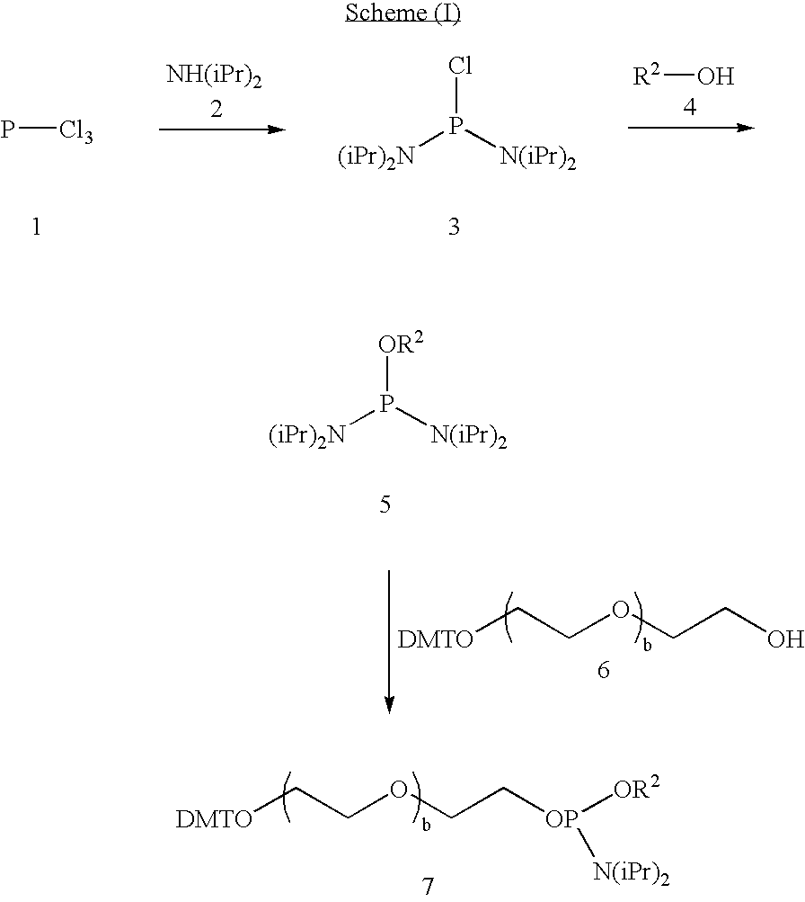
P[Cl3].ClP([(iPr)2N])[N(iPr)2].[R2]O.[OR2]P([(iPr)2N])[N(iPr)2].[DMTO]CCOCCO.[DMTO]CCOCC[OP]([OR2])[N(iPr)2]
